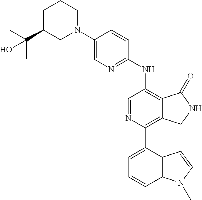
C1C(C(C)(C)O)CN(C2=CN=C(NC3=C4C(=C(C5=CC=CC6=C5C=CN6C)N=C3)CNC4=O)C=C2)CC1
